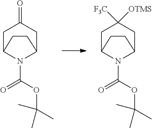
C1C2N(C(=O)OC(C)(C)C)C(CC1=O)CC2.C1C2N(C(=O)OC(C)(C)C)C(CC1([F3C])[OTMS])CC2
